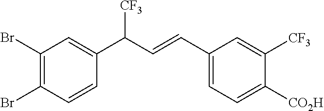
C1(Br)=C(Br)C=CC(C(C=CC2=CC=C([CO2H])C([CF3])=C2)[CF3])=C1
